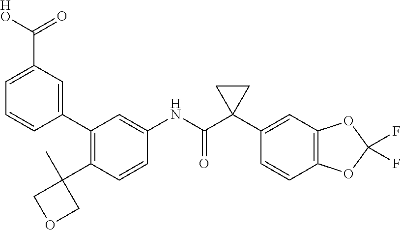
C1=CC(C2(C)COC2)=C(C2=CC(C(=O)[HO])=CC=C2)C=C1NC(C1(C2=CC3=C(C=C2)OC(F)(F)O3)CC1)=O
